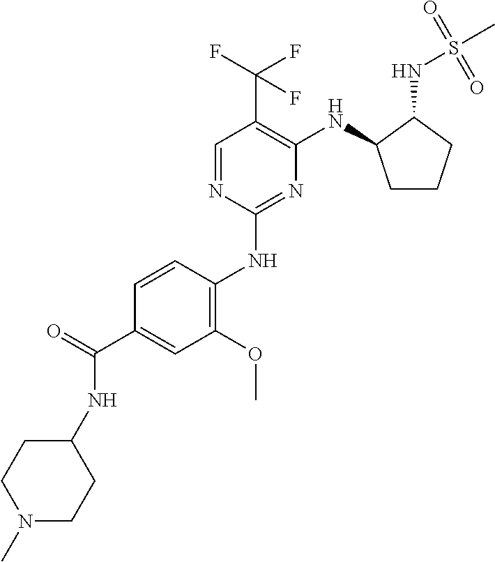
C1(NC2=C(OC)C=C(C(=O)NC3CCN(C)CC3)C=C2)=NC(NC2CCCC2NS(C)(=O)=O)=C(C(F)(F)F)C=N1
